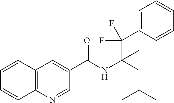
C1=CC2=C(C=C1)N=CC(C(NC(CC(C)C)(C(C1=CC=CC=C1)(F)F)C)=O)=C2
